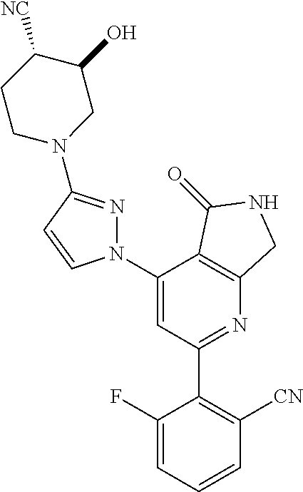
C1(N2N=C(N3CC(O)C([CN])CC3)C=C2)=CC(C2=C([CN])C=CC=C2F)=NC2=C1C(=O)NC2
